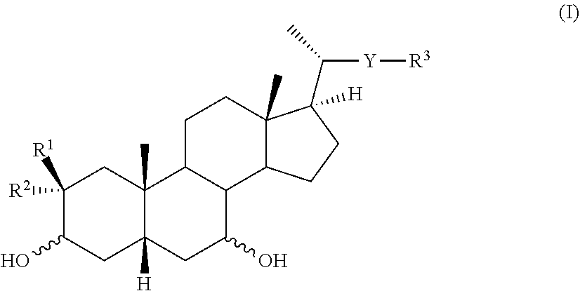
C1C2([H])C(C)(CC([R1])([R2])C1O)C1CCC3(C)C([H])(C(C)[Y][R3])CCC3C1C(O)C2
